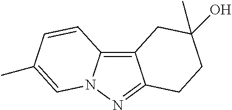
C12=C3N(N=C1CCC(O)(C)C2)C=C(C)C=C3
